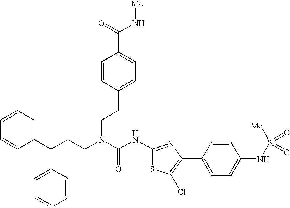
C1(C(CCN(C(NC2=NC(C3=CC=C(NS([Me])(=O)=O)C=C3)=C(Cl)S2)=O)CCC2=CC=C(C(=O)N[Me])C=C2)C2=CC=CC=C2)=CC=CC=C1
